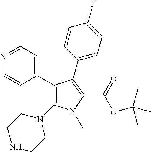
C1(C2=CC=NC=C2)=C(N2CCNCC2)N(C)C(C(=O)OC(C)(C)C)=C1C1=CC=C(F)C=C1
